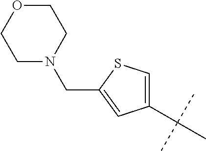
C1(C(C)(C)C)=CSC(CN2CCOCC2)=C1
